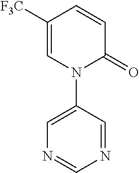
C1=CC([F3C])=CN(C2=CN=CN=C2)C1=O
